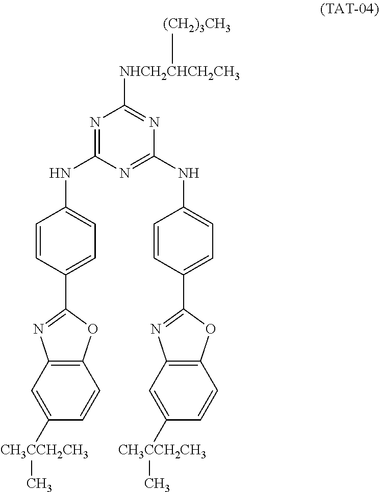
N1=C(NC2=CC=C(C3=NC4=C(O3)C=CC([CH3CCH2CH3]C)=C4)C=C2)N=C(NC2=CC=C(C3=NC4=C(O3)C=CC([CH3CCH2CH3]C)=C4)C=C2)N=C1[NHCH2CHCH2CH3][(CH2)3CH3]
